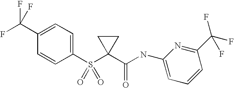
C1=CC(S(C2(C(NC3=CC=CC(C(F)(F)F)=N3)=O)CC2)(=O)=O)=CC=C1C(F)(F)F
